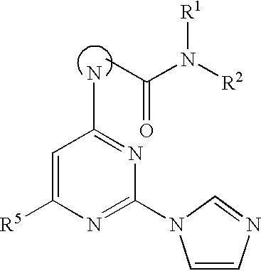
CC(N([R2])[R1])=O.C1=C([R5])N=C(N2C=CN=C2)N=C1N
